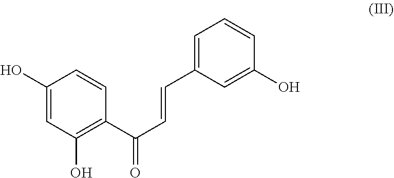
C1(O)=CC(O)=C(C(C=CC2=CC=CC(O)=C2)=O)C=C1
